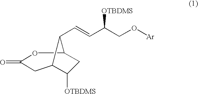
C1C2C([OTBDMS])CC(OC1=O)C2C=CC(CO[Ar])[OTBDMS]
